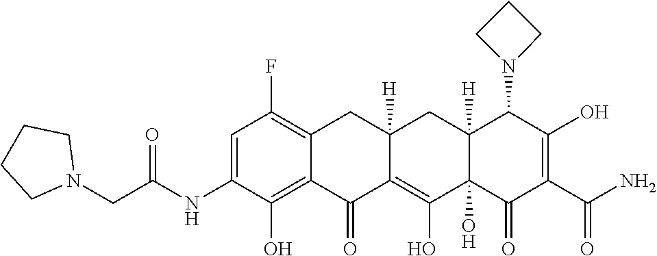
C12=C(O)C(NC(CN3CCCC3)=O)=CC(F)=C1CC1([H])C(=C(O)C3(O)C([H])(C1)C(N1CCC1)C(O)=C(C(N)=O)C3=O)C2=O
